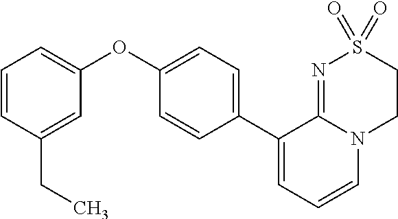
C1(C2=CC=CN3C2=NS(=O)(=O)CC3)=CC=C(OC2=CC=CC(CC)=C2)C=C1
